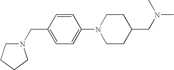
C1=CC(CN2CCCC2)=CC=C1N1CCC(CN(C)C)CC1
